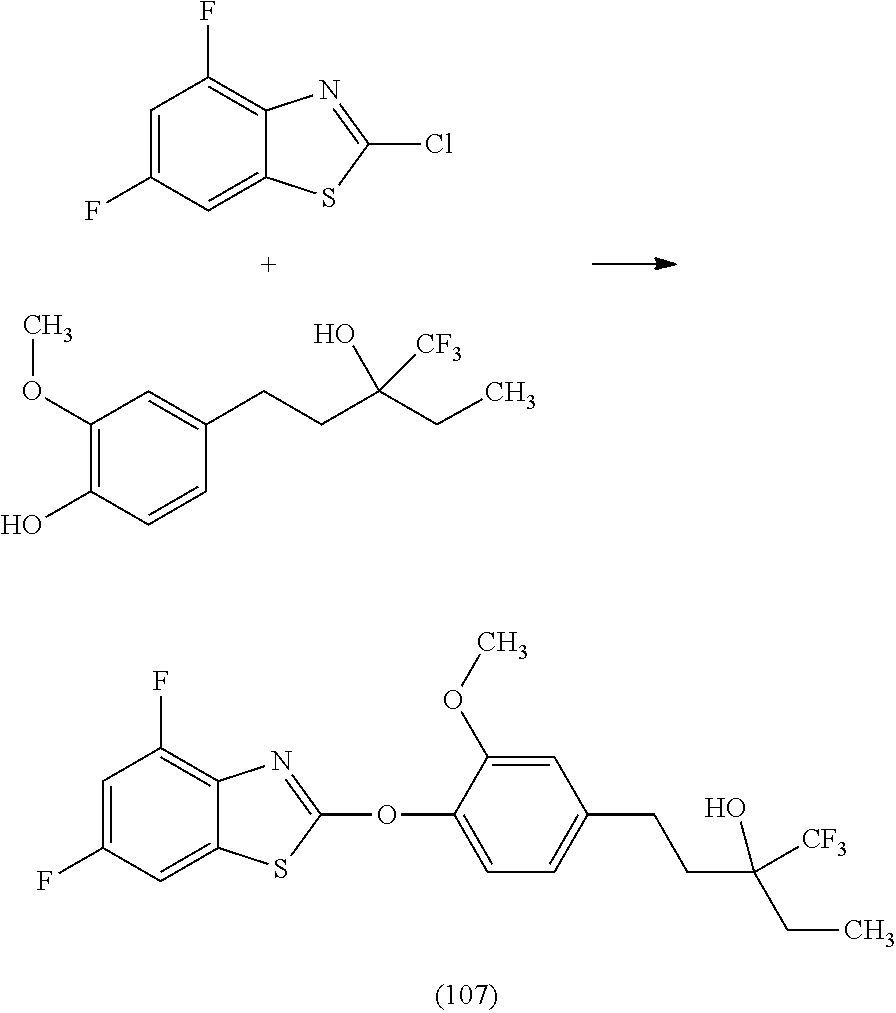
C1=C(F)C=C2C(=C1F)N=C(OC1=CC=C(CCC(CC)([CF3])O)C=C1OC)S2.C1=C(F)C=C2C(=C1F)N=C(Cl)S2.C1(OC)=C(O)C=CC(CCC(CC)([CF3])O)=C1
